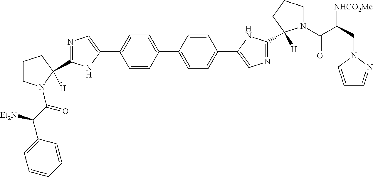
N1=C(C2([H])N(C(C([Et2N])C3=CC=CC=C3)=O)CCC2)NC(C2=CC=C(C3=CC=C(C4=CN=C(C5([H])N(C(C([NHCO2Me])CN6C=CC=N6)=O)CCC5)N4)C=C3)C=C2)=C1
